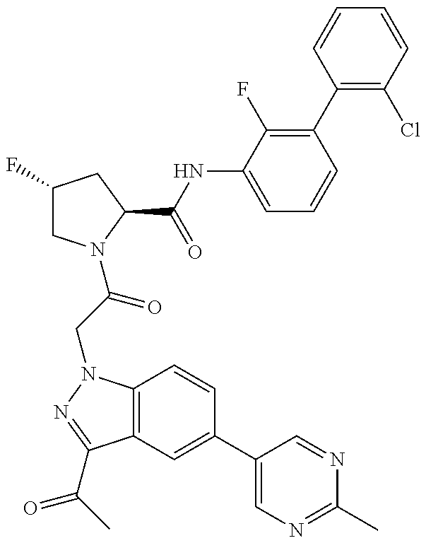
C1(F)CN(C(=O)CN2C3=C(C(C(=O)C)=N2)C=C(C2=CN=C(C)N=C2)C=C3)C(C(NC2=CC=CC(C3=C(Cl)C=CC=C3)=C2F)=O)C1
